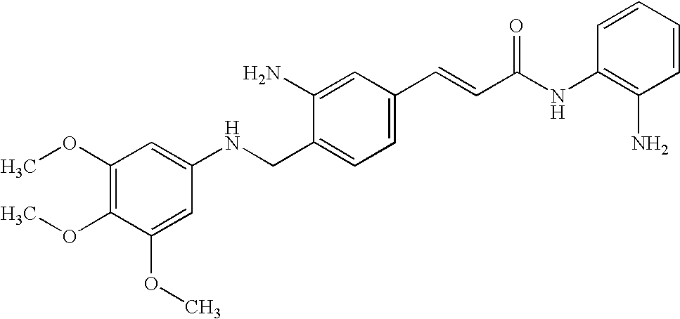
C1(C=CC(NC2=C(N)C=CC=C2)=O)=CC=C(CNC2=CC(OC)=C(OC)C(OC)=C2)C(N)=C1
